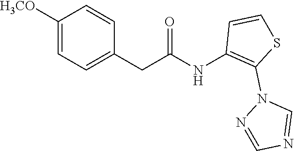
C1=CC(CC(NC2=C(N3N=CN=C3)SC=C2)=O)=CC=C1[H3CO]
